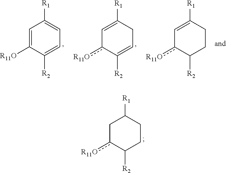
[R11O]C1=CC([R1])=CC=C1[R2].[R11O]c1C=C([R1])CC=C1[R2].C1=C([R1])CCC([R2])c1[R11O].[R11O]c1CC([R1])CCC1[R2]
